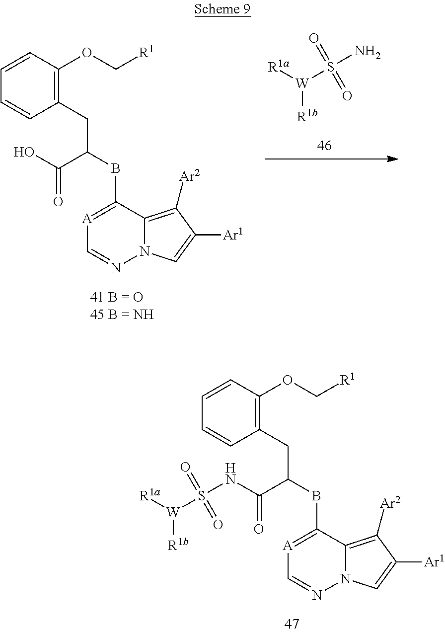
[A]1=C(BC(CC2=C(OC[R1])C=CC=C2)C(O)=O)C2=C([Ar2])C([Ar1])=CN2N=C1.[W](S(N)(=O)=O)([R1a])[R1b].[A]1=C(BC(CC2=C(OC[R1])C=CC=C2)C(=O)NS([W]([R1a])[R1b])(=O)=O)C2=C([Ar2])C([Ar1])=CN2N=C1
